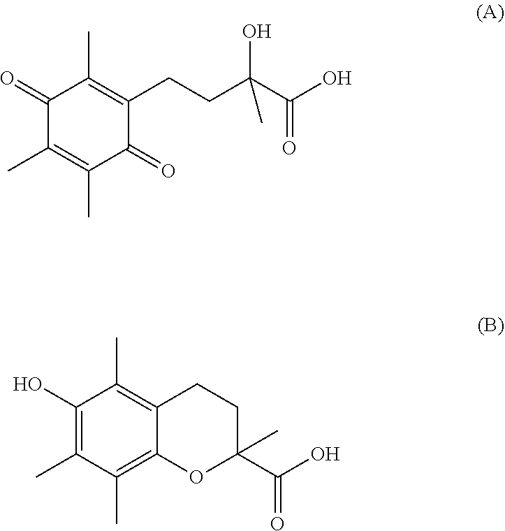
OC(C(CCC1=C(C)C(=O)C(C)=C(C)C1=O)(O)C)=O.C1(O)=C(C)C(C)=C2C(=C1C)CCC(C(O)=O)(C)O2
